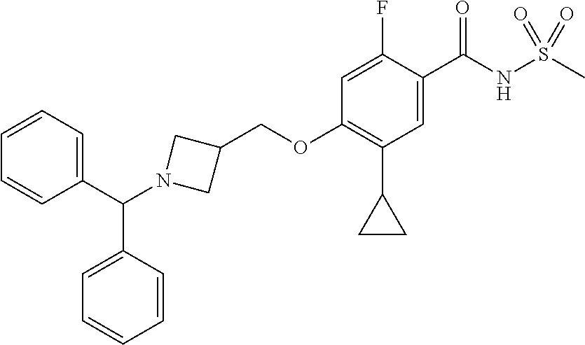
C1=CC=CC(C(N2CC(COC3=C(C4CC4)C=C(C(=O)NS(C)(=O)=O)C(F)=C3)C2)C2=CC=CC=C2)=C1
